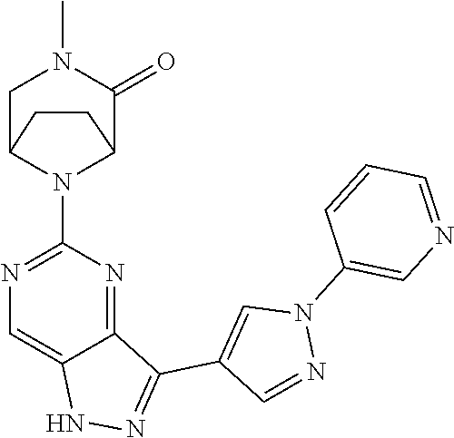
N1C2=CN=C(N3C4C(=O)N(C)CC3CC4)N=C2C(C2=CN(C3=CN=CC=C3)N=C2)=N1
